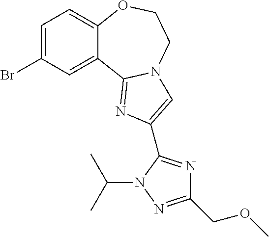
C12=CC=C(Br)C=C1C1=NC(C3=NC(COC)=NN3C(C)C)=CN1CCO2
